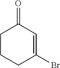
C1CCC(Br)=CC1=O
